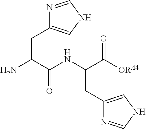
C1(CC(NC(C(N)CC2=CNC=N2)=O)C([ORA4])=O)=CNC=N1
